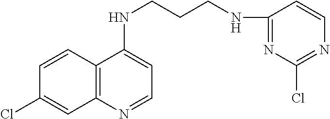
C1=CC2=C(C=C1Cl)N=CC=C2NCCCNC1=NC(Cl)=NC=C1
